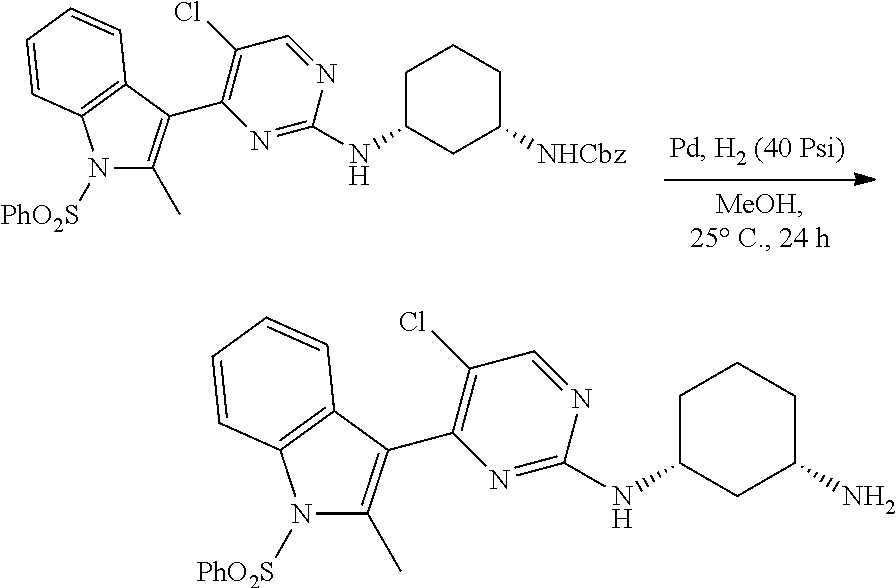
N1([PhO2S])C(C)=C(C2=C(Cl)C=NC(NC3CC([NHCbz])CCC3)=N2)C2=C1C=CC=C2.N1([PhO2S])C(C)=C(C2=C(Cl)C=NC(NC3CC(N)CCC3)=N2)C2=C1C=CC=C2
